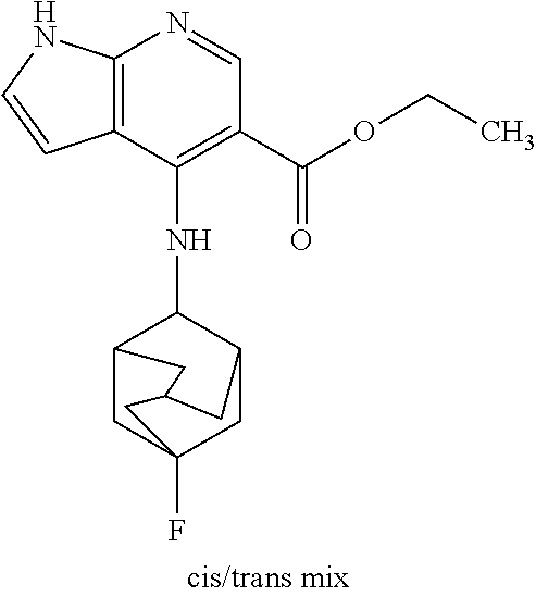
C12=C(C(NC3C4CC5(F)CC3CC(C4)C5)=C(C(OCC)=O)C=N1)C=CN2
